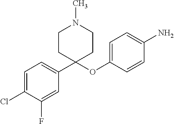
C1(Cl)=CC=C(C2(OC3=CC=C(N)C=C3)CCN(C)CC2)C=C1F
